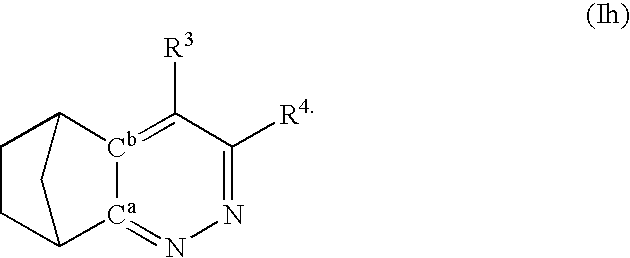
[Ca]12=NN=C([R4])C([R3])=[Cb]1C1CCC2C1
